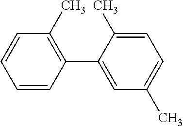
C1=C(C)C(C2=C(C)C=CC=C2)=CC(C)=C1
